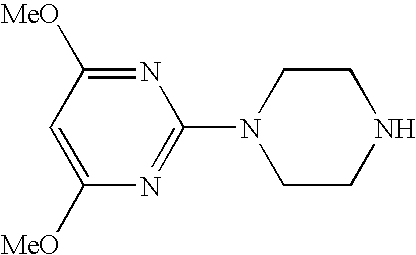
C1([MeO])=CC([MeO])=NC(N2CCNCC2)=N1
